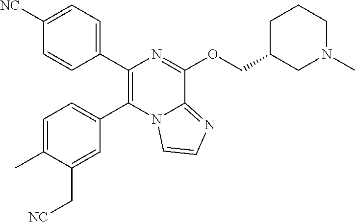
C1(C2=C(C3=CC=C(C)C(C[NC])=C3)N3C(=NC=C3)C(OCC3CN(C)CCC3)=N2)=CC=C([NC])C=C1
